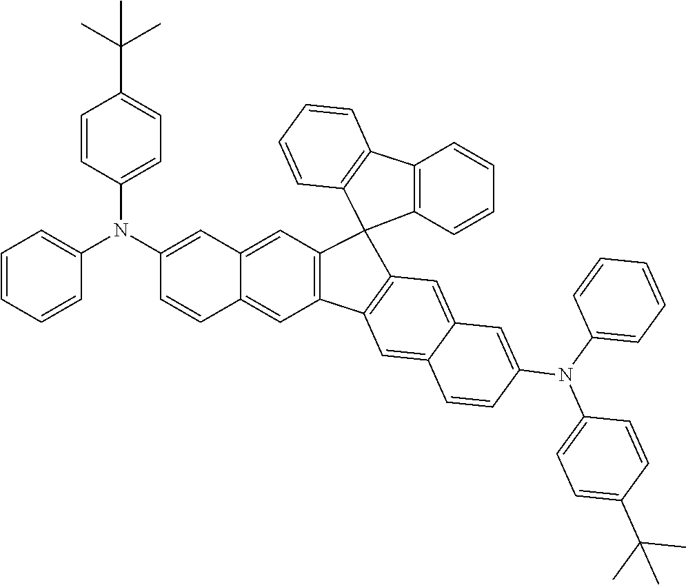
C1=C2C(=CC3=C1C1=C(C34C3=C(C5=C4C=CC=C5)C=CC=C3)C=C3C(=C1)C=CC(N(C1=CC=CC=C1)C1=CC=C(C(C)(C)C)C=C1)=C3)C=C(N(C1=CC=CC=C1)C1=CC=C(C(C)(C)C)C=C1)C=C2
